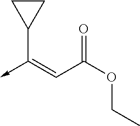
C(C(OCC)=O)=C(->C)C1CC1
